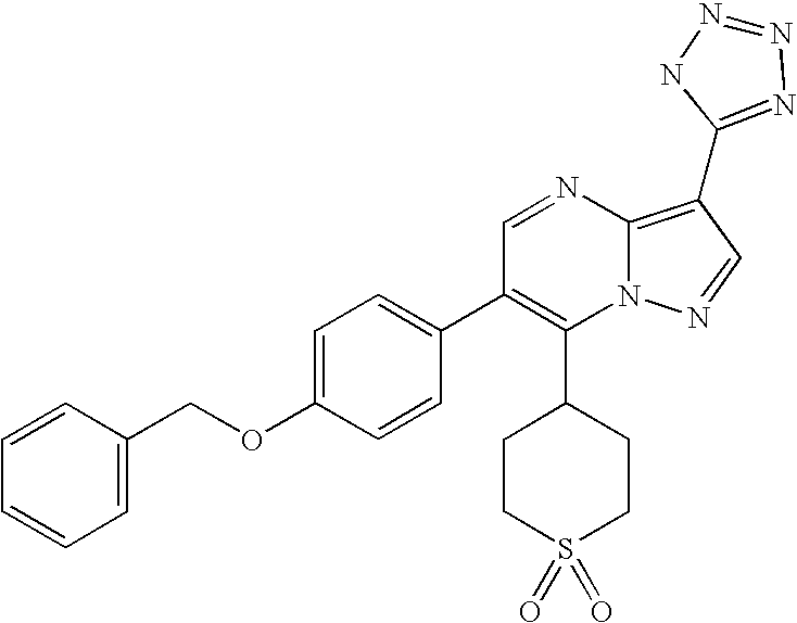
C1(C2CCS(=O)(=O)CC2)=C(C2=CC=C(OCC3=CC=CC=C3)C=C2)C=NC2=C(C3=NN=NN3)C=NN12
